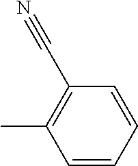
C1=CC=CC(C#N)=C1C
